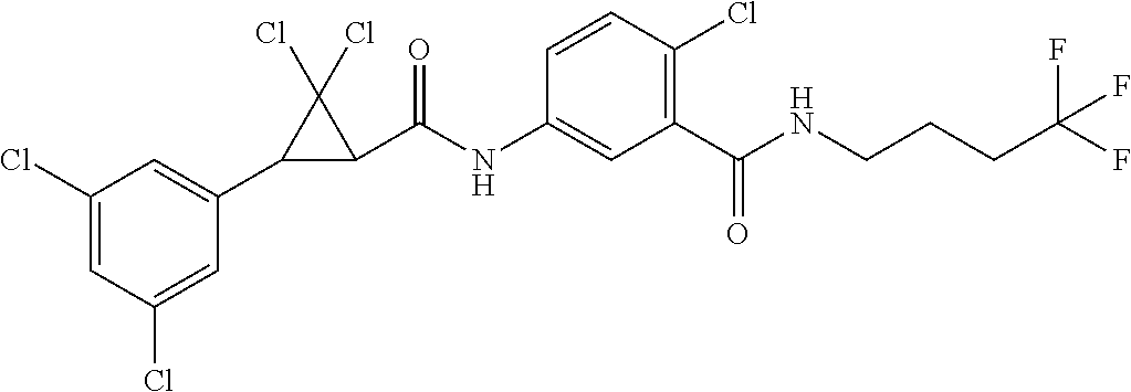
C1(Cl)=CC(Cl)=CC(C2C(C(NC3=CC(C(NCCCC(F)(F)F)=O)=C(Cl)C=C3)=O)C2(Cl)Cl)=C1
